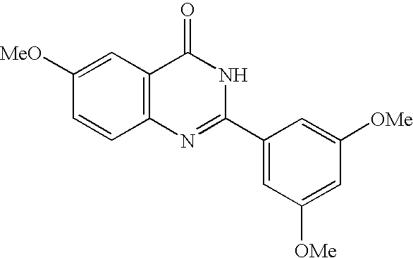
C12=C(C=C([MeO])C=C1)C(=O)NC(C1=CC([OMe])=CC([OMe])=C1)=N2
